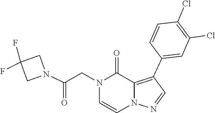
C1=CN(CC(N2CC(F)(F)C2)=O)C(=O)C2=C(C3=CC(Cl)=C(Cl)C=C3)C=NN12
